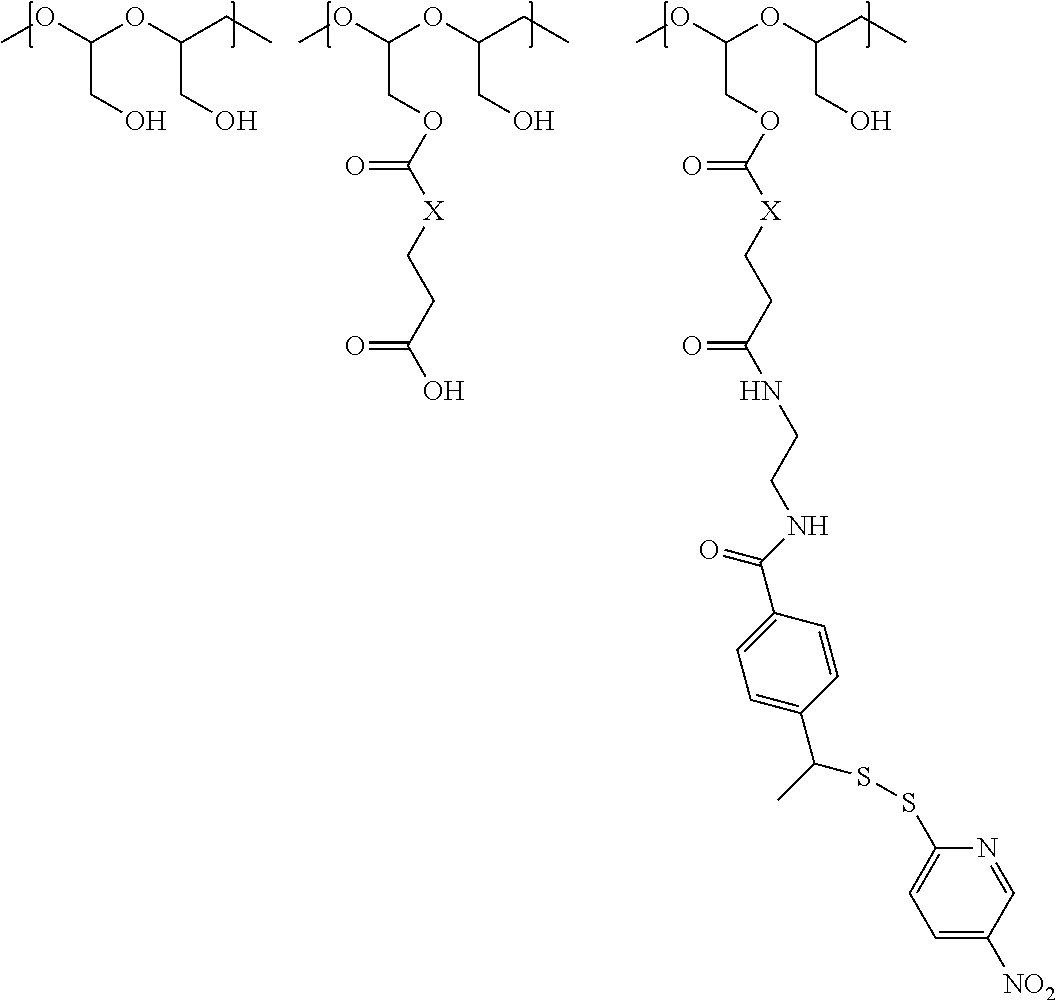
COC(OC(CC)CO)COC([X]CCC(O)=O)=O.COC(OC(CC)CO)CO.COC(OC(CC)CO)COC([X]CCC(NCCNC(C1=CC=C(C(C)SSC2=CC=C([NO2])C=N2)C=C1)=O)=O)=O
